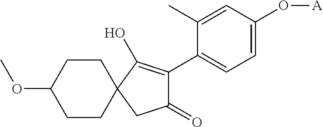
C1(=O)C(C2=CC=C(O[A])C=C2C)=C(O)C2(C1)CCC(OC)CC2
